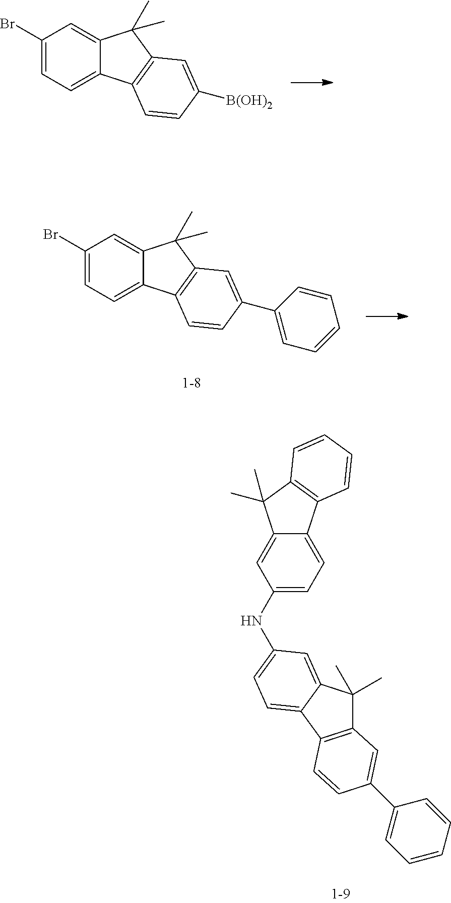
C1(Br)=CC=C2C(=C1)C(C)(C)C1=C2C=CC([B(OH)2])=C1.C1(Br)=CC=C2C(=C1)C(C)(C)C1=C2C=CC(C2=CC=CC=C2)=C1.C1(NC2=CC=C3C(=C2)C(C)(C)C2=C3C=CC(C3=CC=CC=C3)=C2)=CC=C2C(=C1)C(C)(C)C1=C2C=CC=C1
